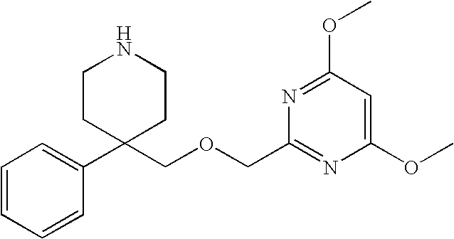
C1=CC=CC(C2(COCC3=NC(OC)=CC(OC)=N3)CCNCC2)=C1
